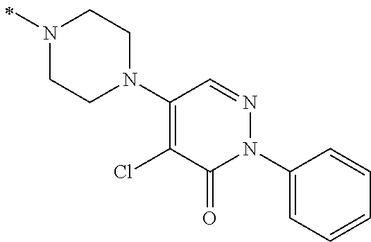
N1(C)CCN(C2=C(Cl)C(=O)N(C3=CC=CC=C3)N=C2)CC1
